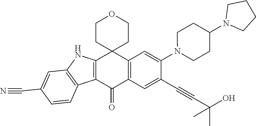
C12=C(C(=O)C3=C(C14CCOCC4)C=C(N1CCC(N4CCCC4)CC1)C(C#CC(C)(O)C)=C3)C1=C(N2)C=C(C#N)C=C1
